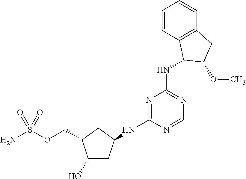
C1(O)CC(NC2=NC(NC3C4=C(C=CC=C4)CC3OC)=NC=N2)CC1COS(N)(=O)=O
